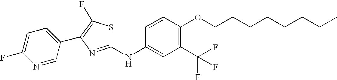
C1(F)=CC=C(C2=C(F)SC(NC3=CC(C(F)(F)F)=C(OCCCCCCCC)C=C3)=N2)C=N1
